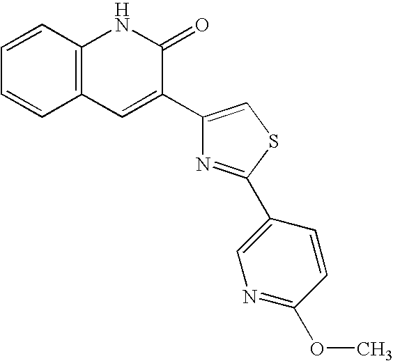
C1=CC2=C(C=C1)C=C(C1=CSC(C3=CN=C(OC)C=C3)=N1)C(=O)N2
